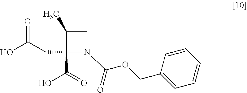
C1(C)C(C(O)=O)(CC(O)=O)N(C(=O)OCC2=CC=CC=C2)C1
